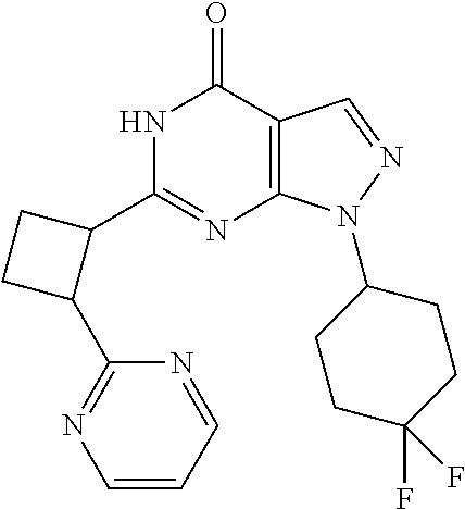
C12=C(N(C3CCC(F)(F)CC3)N=C1)N=C(C1CCC1C1=NC=CC=N1)NC2=O
